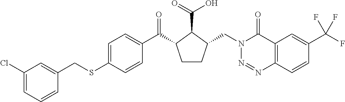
C(SC1=CC=C(C(=O)C2CCC(CN3N=NC4=C(C3=O)C=C(C(F)(F)F)C=C4)C2C(=O)O)C=C1)C1=CC(Cl)=CC=C1
